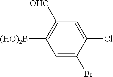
C1([OHC])=C([(HO)2B])C=C(Br)C(Cl)=C1
